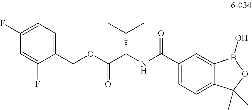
C1(COC(C(NC(C2=CC=C3C(=C2)B(O)OC3(C)C)=O)C(C)C)=O)=CC=C(F)C=C1F
